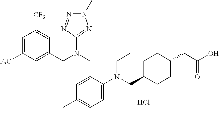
C1=C([F3C])C=C(CN(CC2=CC(C)=C(C)C=C2N(CC2CCC(CC(O)=O)CC2)CC)C2=NN(C)N=N2)C=C1[CF3].Cl
